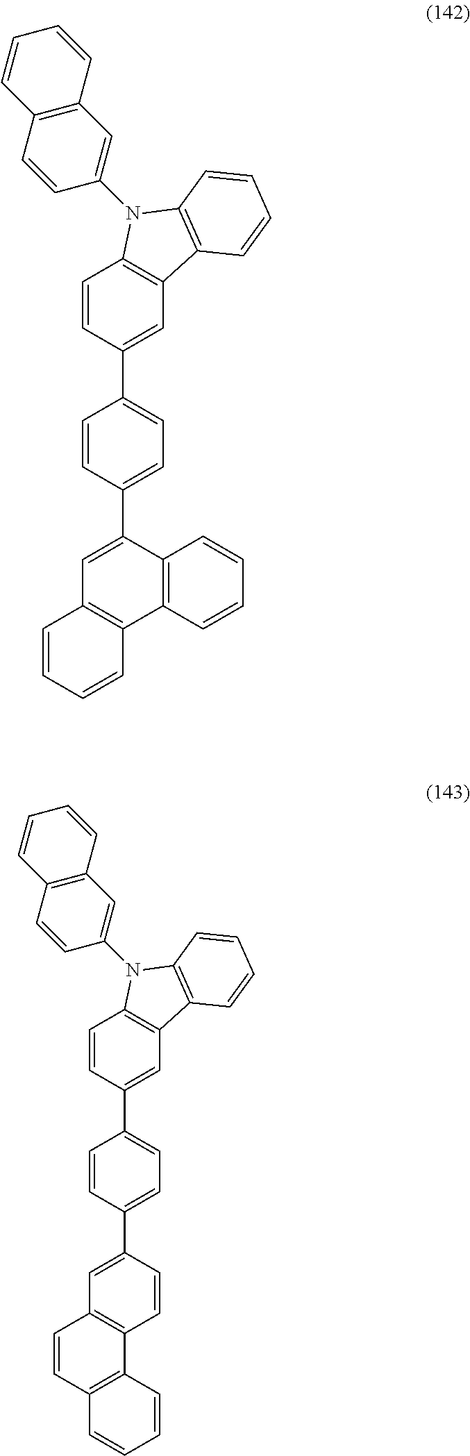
C12=C(C(C3=CC=C(C4=CC5=C(C=C4)N(C4=CC6=C(C=C4)C=CC=C6)C4=C5C=CC=C4)C=C3)=CC3=C1C=CC=C3)C=CC=C2.C1=CC(C2=CC=C(C3=CC4=C(C=C3)N(C3=CC5=C(C=C3)C=CC=C5)C3=C4C=CC=C3)C=C2)=CC2=C1C1=C(C=C2)C=CC=C1
